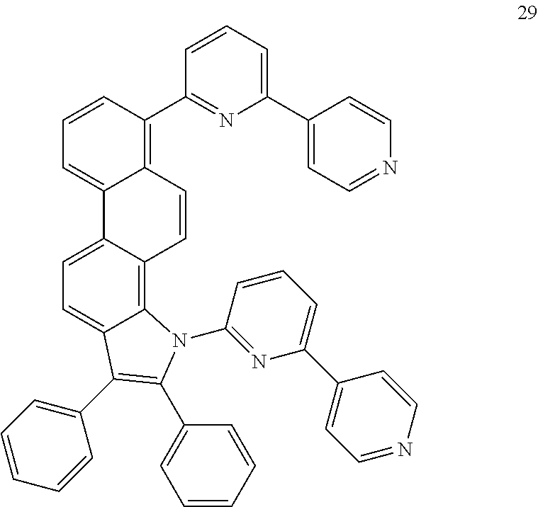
C1=C2C(=C3C(=C1)C(C1=CC=CC=C1)=C(C1=CC=CC=C1)N3C1=NC(C3=CC=NC=C3)=CC=C1)C=CC1=C(C3=NC(C4=CC=NC=C4)=CC=C3)C=CC=C21
